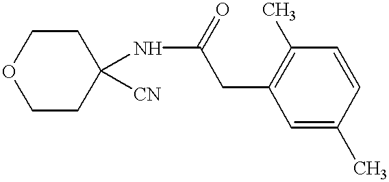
C1CC(NC(CC2=C(C)C=CC(C)=C2)=O)([CN])CCO1
